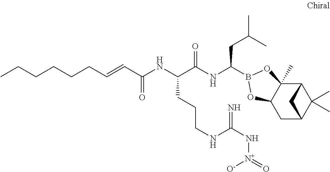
C12C3(C)C(CC(C1(C)C)C2)OB(C(NC(C(NC(=O)C=CCCCCCC)CCCNC(N[N+](=O)[O-])=N)=O)CC(C)C)O3
